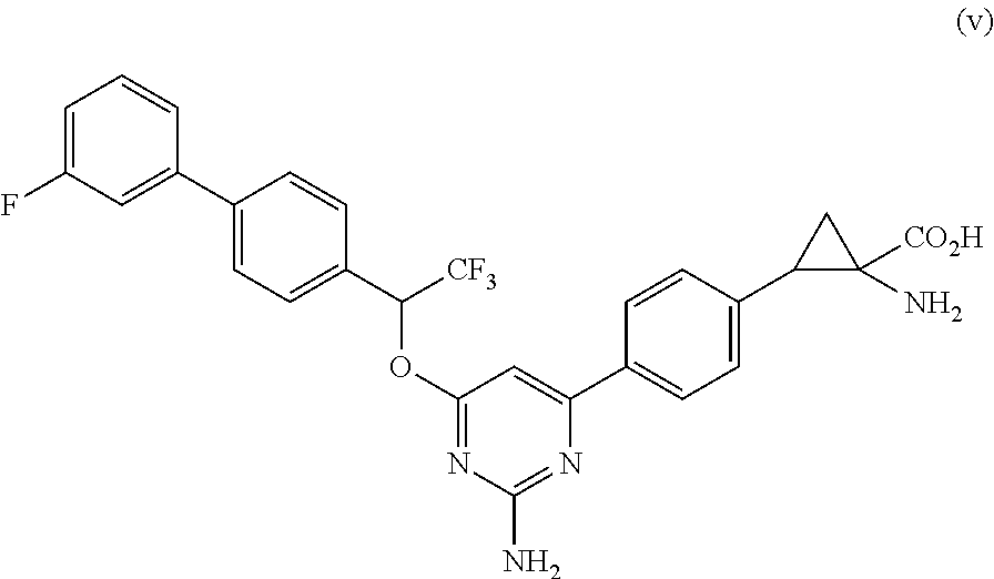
C1=C(F)C=C(C2=CC=C(C([CF3])OC3=NC(N)=NC(C4=CC=C(C5CC5([CO2H])N)C=C4)=C3)C=C2)C=C1
